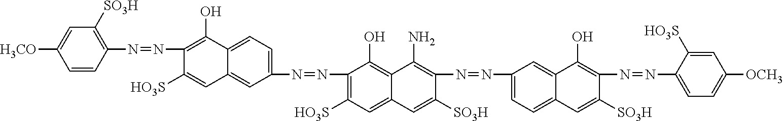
C1=CC(N=NC2=C(O)C3=CC=C(N=NC4=C([HO3S])C=C5C(=C4O)C(N)=C(N=NC4=CC=C6C(=C4)C(O)=C(N=NC4=CC=C([OCH3])C=C4[HO3S])C([SO3H])=C6)C([SO3H])=C5)C=C3C=C2[HO3S])=C([SO3H])C=C1[H3CO]
